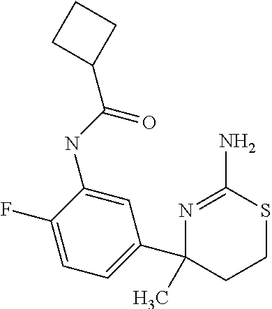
C1=C(NC(=O)C2CCC2)C(F)=CC=C1C1(C)CCSC(N)=N1
